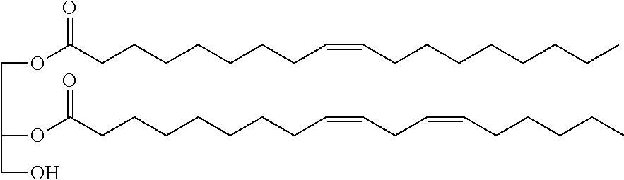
O(C(CCCCCCCC=CCCCCCCCC)=O)CC(OC(CCCCCCCC=CCC=CCCCCC)=O)CO
